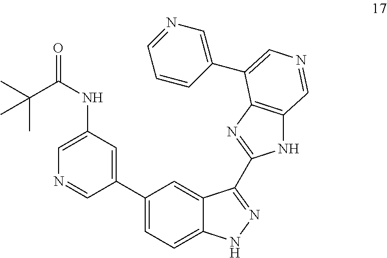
C1(C2=CC(NC(=O)C(C)(C)C)=CN=C2)=CC=C2C(=C1)C(C1=NC3=C(N1)C=NC=C3C1=CN=CC=C1)=NN2
